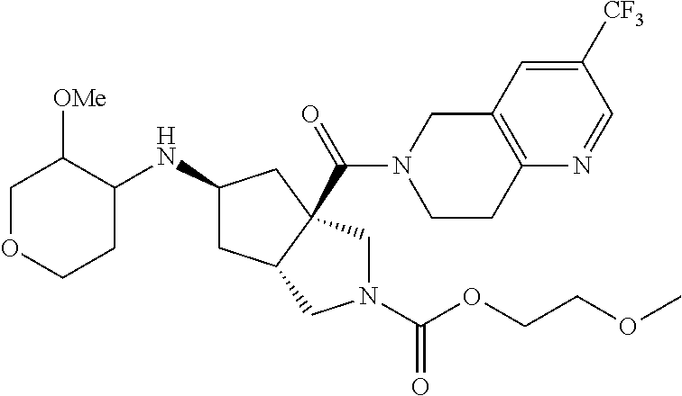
C1OCCC(NC2CC3C(C(=O)N4CCC5=C(C4)C=C([CF3])C=N5)(C2)CN(C(OCCOC)=O)C3)C1[OMe]
